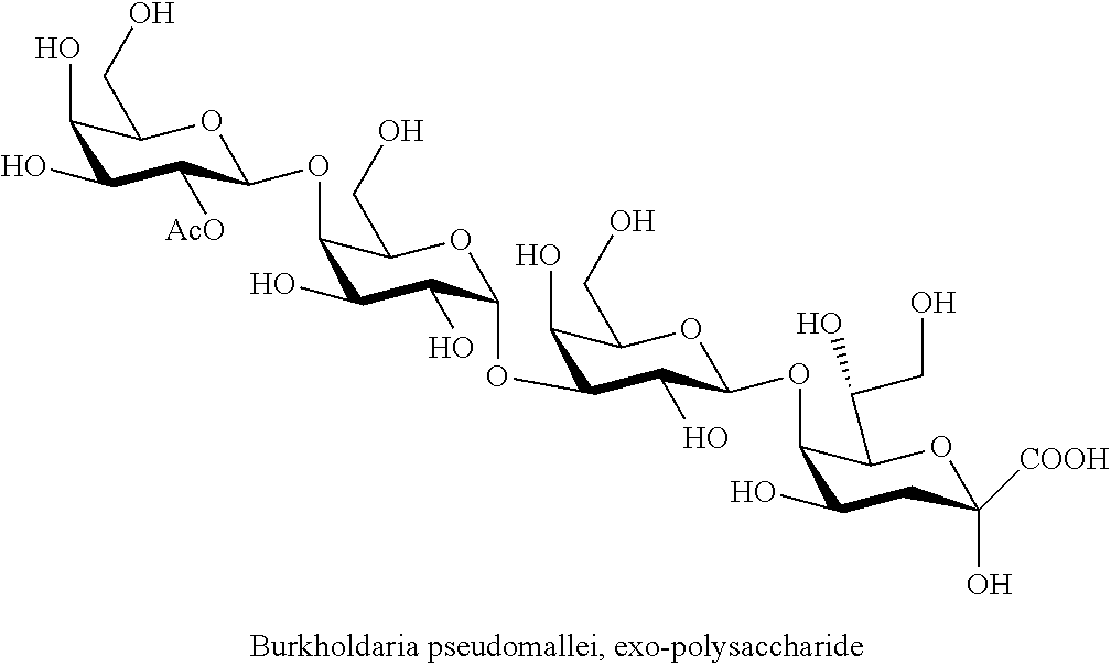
C1(O)C(O)C([AcO])C(OC2C(O)C(O)C(OC3C(O)C(CO)OC(OC4C(O)CC(O)([COOH])OC4C(CO)O)C3O)OC2CO)OC1CO
